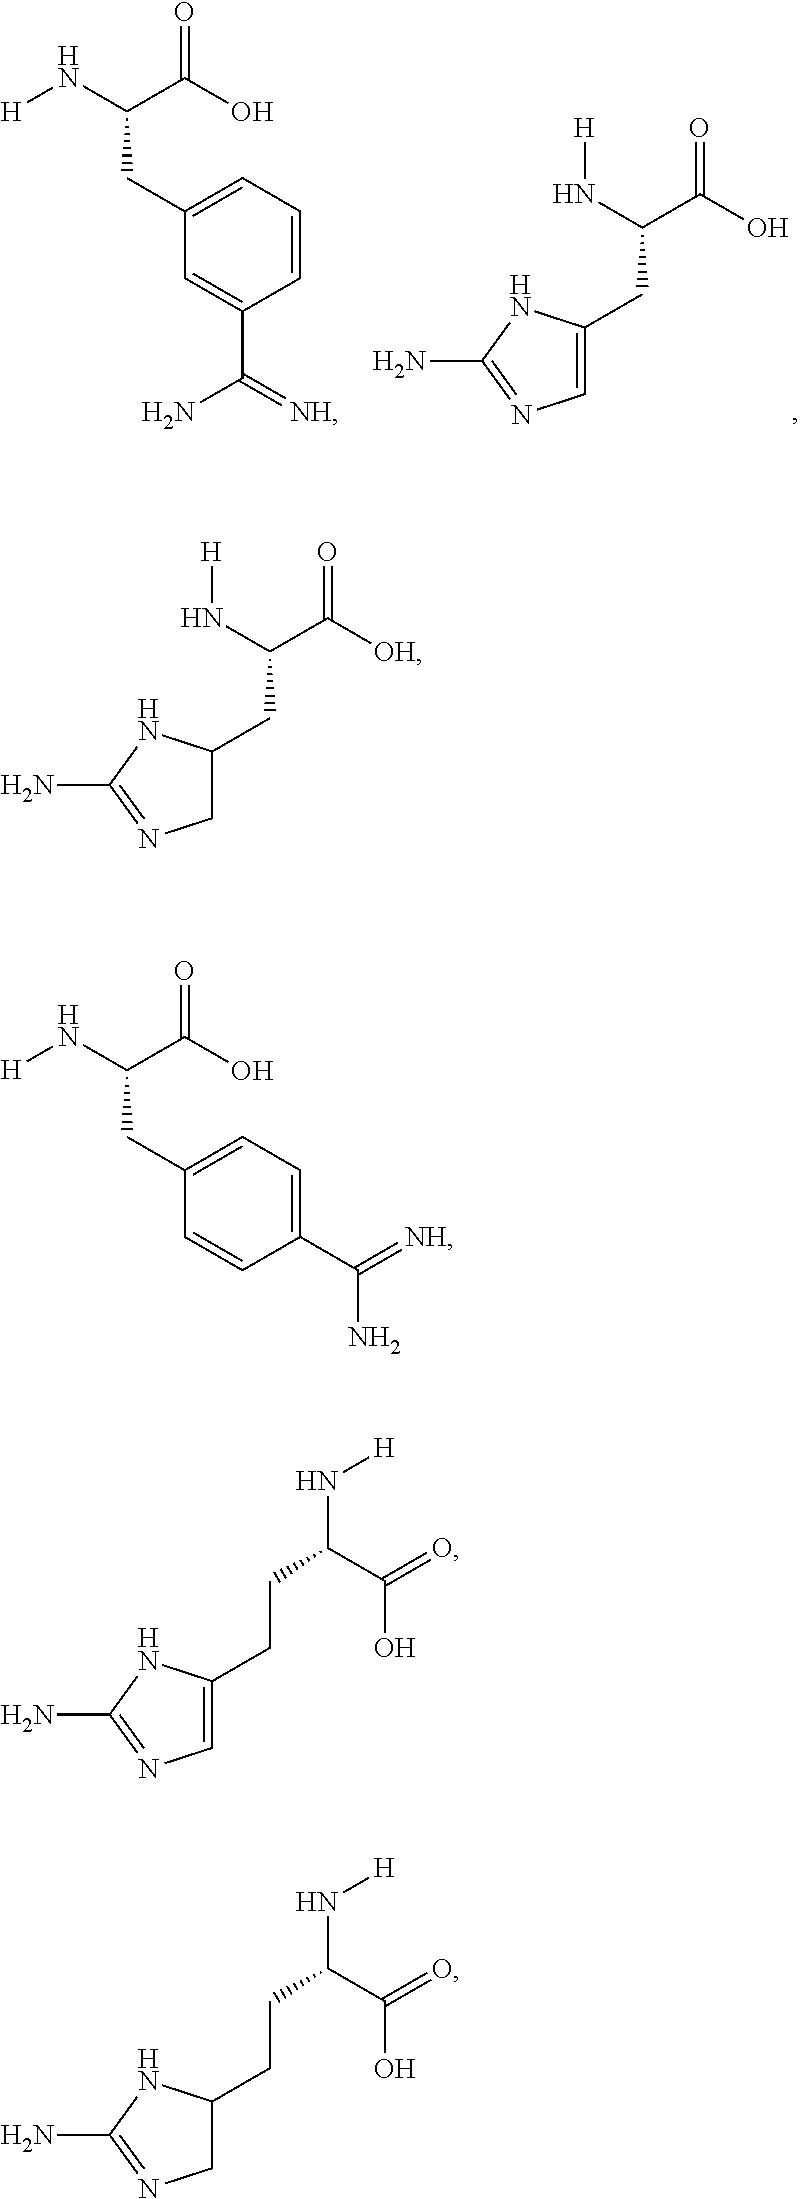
C(C(C([OH])=O)N[H])C1CN=C(N)N1.C(C(C(O)=O)N[H])C1=CC=C(C(=[NH])N)C=C1.C(CC(C(O)=O)N[H])C1=CN=C(N)N1.C(CC(C(O)=O)N[H])C1CN=C(N)N1.C(C(C(O)=O)N[H])C1=CN=C(N)N1.C1(CC(C(O)=O)N[H])=CC=CC(C(=[NH])N)=C1
